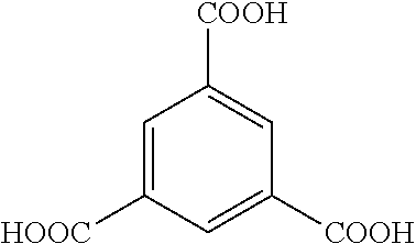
C1=C([HOOC])C=C([COOH])C=C1[COOH]
